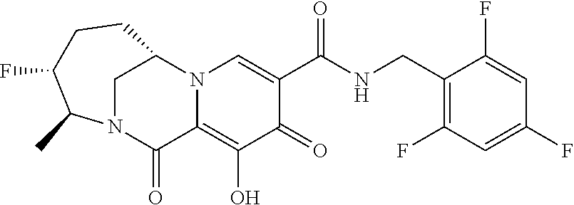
C1(F)=CC(F)=CC(F)=C1CNC(C1=CN2C(=C(O)C1=O)C(=O)N1CC2CCC(F)C1C)=O
